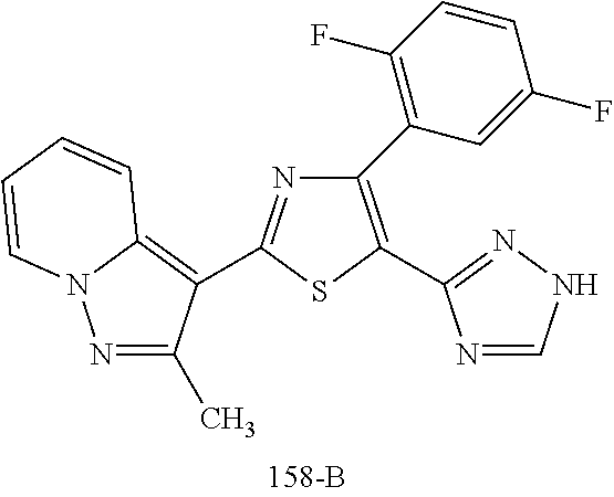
C1(C2=C(F)C=CC(F)=C2)=C(C2=NNC=N2)SC(C2=C3N(N=C2C)C=CC=C3)=N1
